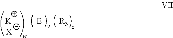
[K][E][R3].[X]
